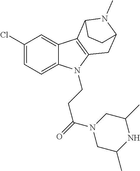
C1(Cl)=CC=C2C(=C1)C1=C(N2CCC(N2CC(C)NC(C)C2)=O)CC2N(C)C1CC2
